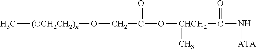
C[(OCH2CH2)n]OCC(O[CHCH2](C(=O)N[ATA])C)=O
